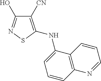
C1([CN])=C(NC2=CC=CC3=C2C=CC=N3)SN=C1O
